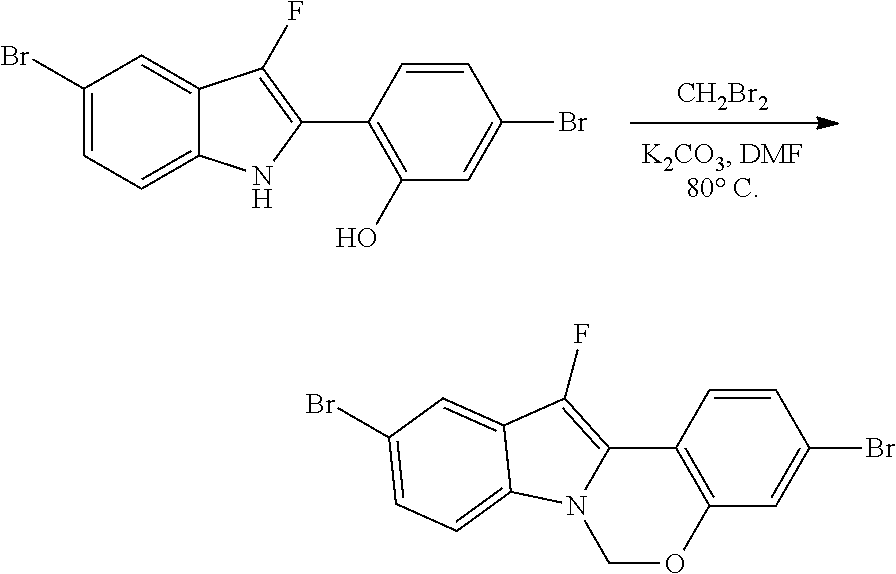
[CH2Br2].C1(Br)=CC=C2C(=C1)C(F)=C(C1=C(O)C=C(Br)C=C1)N2.C12=C(C=C(Br)C=C1)OCN1C2=C(F)C2=CC(Br)=CC=C12
